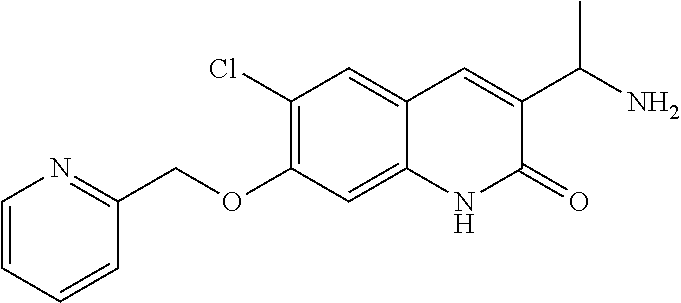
C1(Cl)=C(OCC2=NC=CC=C2)C=C2C(=C1)C=C(C(N)C)C(=O)N2
